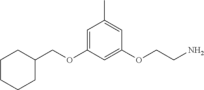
C1=C(OCC2CCCCC2)C=C(OCCN)C=C1C
